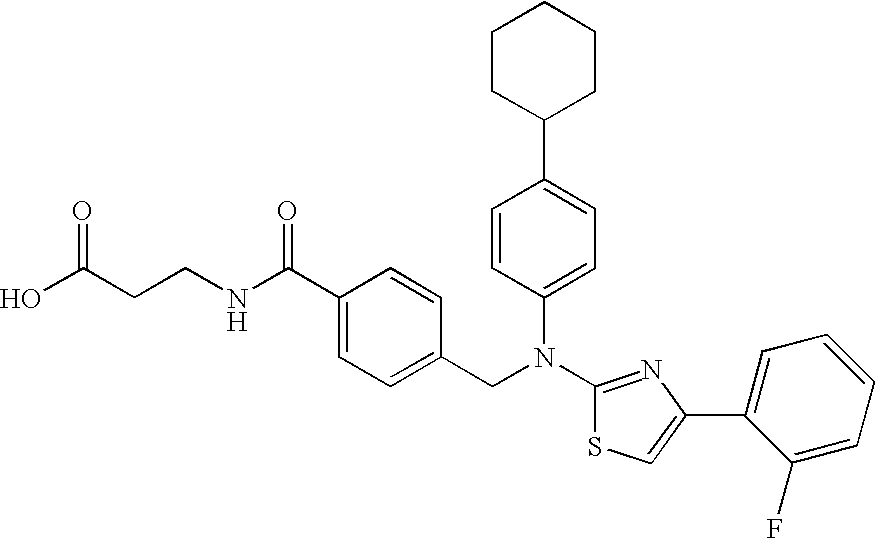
C1(C2=CC=C(N(C3=NC(C4=CC=CC=C4F)=CS3)CC3=CC=C(C(NCCC(O)=O)=O)C=C3)C=C2)CCCCC1
